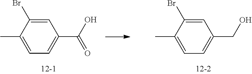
C1=C(C)C(Br)=CC(CO)=C1.C1=C(C)C(Br)=CC(C(O)=O)=C1
